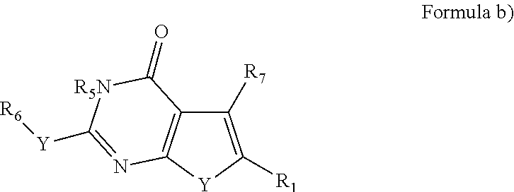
C1([R7])=C([R1])[Y]C2=C1C(=O)[R5N]C([Y][R6])=N2
